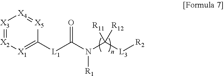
[X3]1=[X2][X1]=C([L1]C(=O)N(C([L3][R2])([R12])[R11])[R1])[X5]=[X4]1
